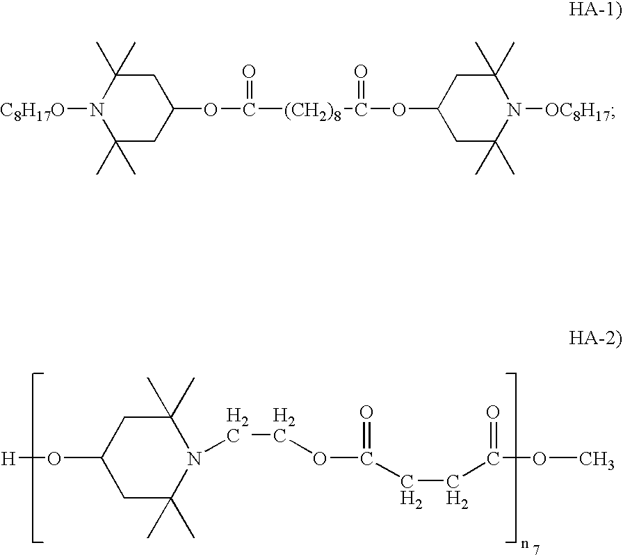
C1C(O[H])CC(C)(C)N(CCOC(=O)CCC(=O)OC)C1(C)C.C1(C)(C)N([C8H17O])C(C)(C)CC(OC(=O)[(CH2)8]C(=O)OC2CC(C)(C)N([OC8H17])C(C)(C)C2)C1
